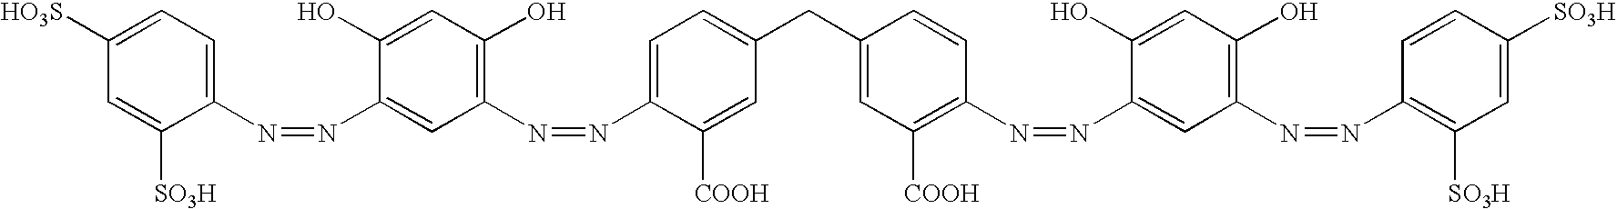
C1=C([SO3H])C(N=NC2=CC(N=NC3=CC=C(CC4=CC([COOH])=C(N=NC5=CC(N=NC6=C([SO3H])C=C([SO3H])C=C6)=C(O)C=C5O)C=C4)C=C3[COOH])=C(O)C=C2O)=CC=C1[HO3S]
